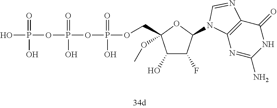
OP(=O)(O)OP(=O)(O)OP(=O)(O)OCC1(OC)C(O)C(F)C(N2C3=C(C(=O)NC(N)=N3)N=C2)O1
